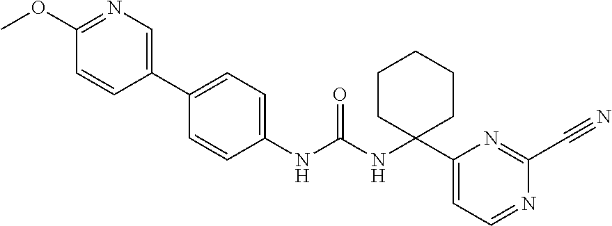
C1(NC(NC2(C3=CC=NC(C#N)=N3)CCCCC2)=O)=CC=C(C2=CN=C(OC)C=C2)C=C1
